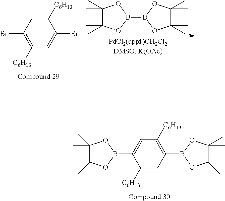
C1(Br)=C([C6H13])C=C(Br)C([C6H13])=C1.C1(C)(C)C(C)(C)OB(B2OC(C)(C)C(C)(C)O2)O1.C1(B2OC(C)(C)C(C)(C)O2)=CC([C6H13])=C(B2OC(C)(C)C(C)(C)O2)C=C1[C6H13]
